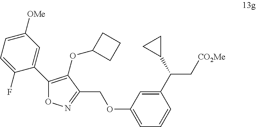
C1([OMe])=CC=C(F)C(C2=C(OC3CCC3)C(COC3=CC=CC(C(C4CC4)C[CO2Me])=C3)=NO2)=C1
